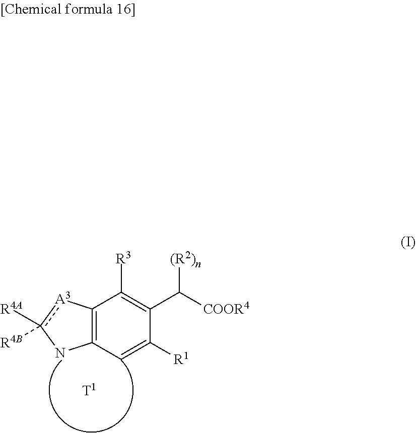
C12=C(C=C([R1])C(C([COOR4])[(R2)n])=C1[R3])Nc([R4A])([R4B])[A3]2
